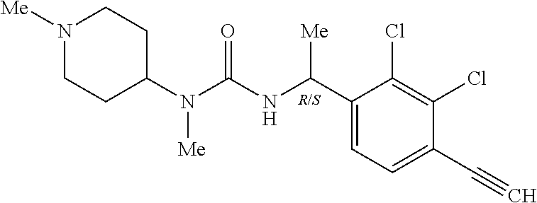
C1(N(C(NC(C2=CC=C(C#C)C(Cl)=C2Cl)[Me])=O)[Me])CCN([Me])CC1
